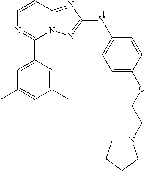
C1=CN=C(C2=CC(C)=CC(C)=C2)N2C1=NC(NC1=CC=C(OCCN3CCCC3)C=C1)=N2
